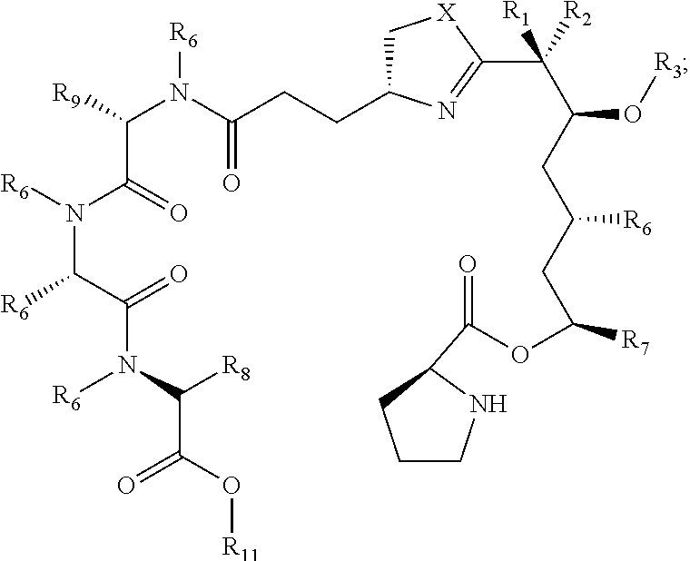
C1C(CCC(N(C([R9])C(=O)N([R6])C(C(=O)N(C([R8])C(=O)O[R11])[R6])[R6])[R6])=O)N=C(C(C(O[R3])CC([R6])CC([R7])OC(=O)C2NCCC2)([R2])[R1])[X]1
